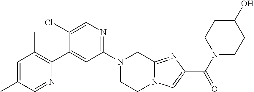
N1(C2=NC=C(Cl)C(C3=C(C)C=C(C)C=N3)=C2)CCN2C(=NC(C(N3CCC(O)CC3)=O)=C2)C1
